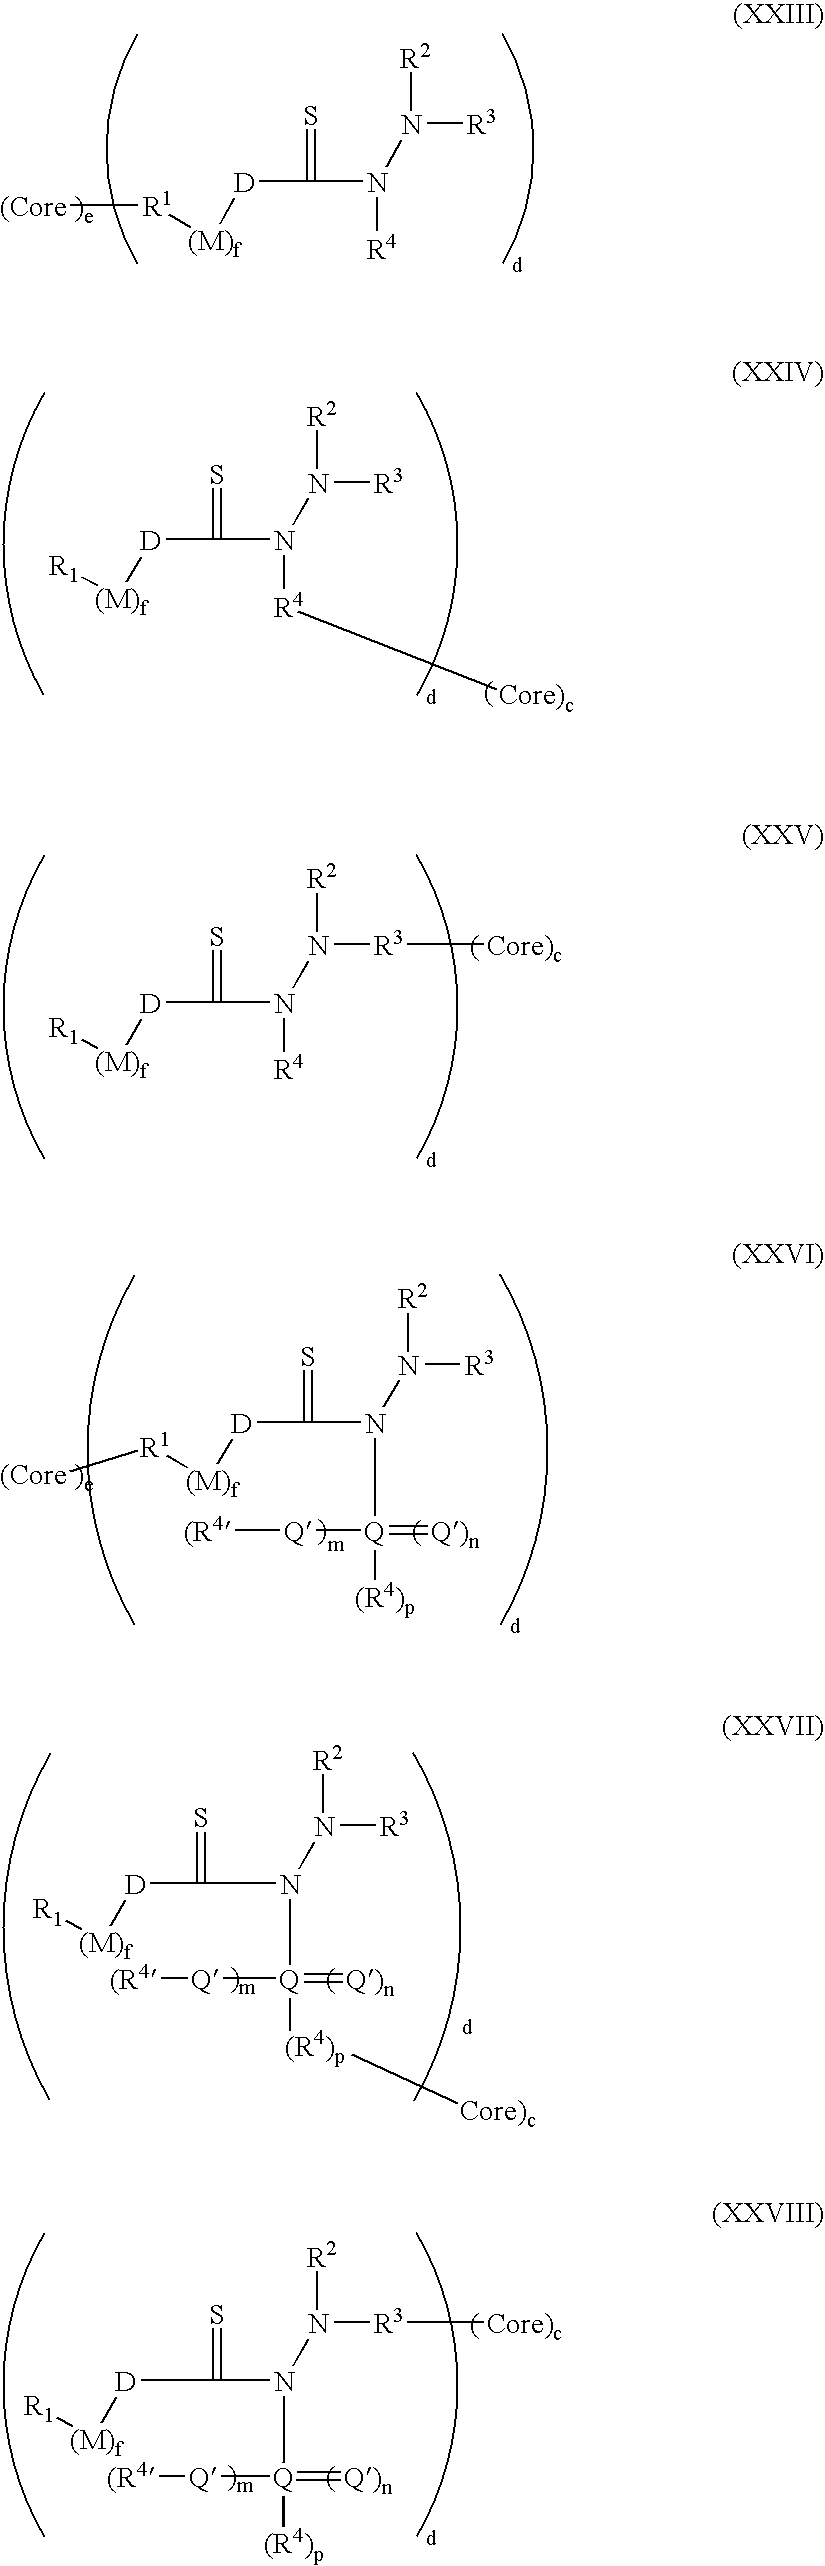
[(Core][R1][(M)f][D]C(N([R4])N([R3])[R2])=S.[R1][(M)f][D]C(N([R4][Core)c])N([R3])[R2])=S.[R1][(M)f][D]C(N([R4])N([R3][Core)c])[R2])=S.[(Core][R1][(M)f][D]C(N([Q](=[Q)n])([Q][(R4])[(R4)p])N([R3])[R2])=S.[R1][(M)f][D]C(N([Q](=[Q)n])([Q][(R4])[(R4)p][Core)c])N([R3])[R2])=S.[R1][(M)f][D]C(N(N([R3][Core)c])[R2])[Q](=[Q)n])([Q][(R4])[(R4)p])=S
